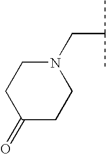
C(C(C)C)N1CCC(=O)CC1
